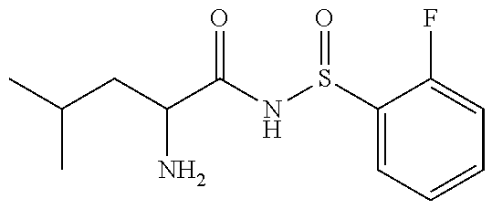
C(CC(N)C(=O)NS(=O)C1=CC=CC=C1F)(C)C
